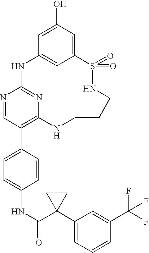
C12=CC(O)=CC(=C1)NC1=NC(=C(C3=CC=C(NC(C4(C5=CC=CC(C(F)(F)F)=C5)CC4)=O)C=C3)C=N1)NCCCNS2(=O)=O
